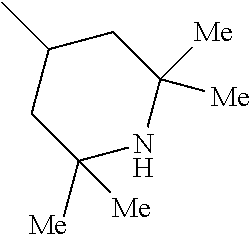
C1([Me])([Me])NC([Me])([Me])CC(C)C1
